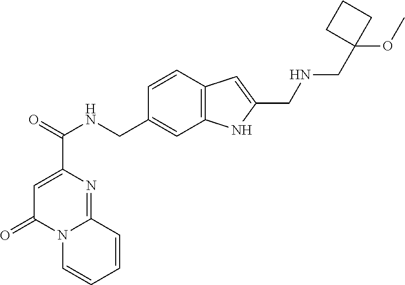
C1=C(C(=O)NCC2=CC3=C(C=C2)C=C(CNCC2(OC)CCC2)N3)N=C2N(C1=O)C=CC=C2
